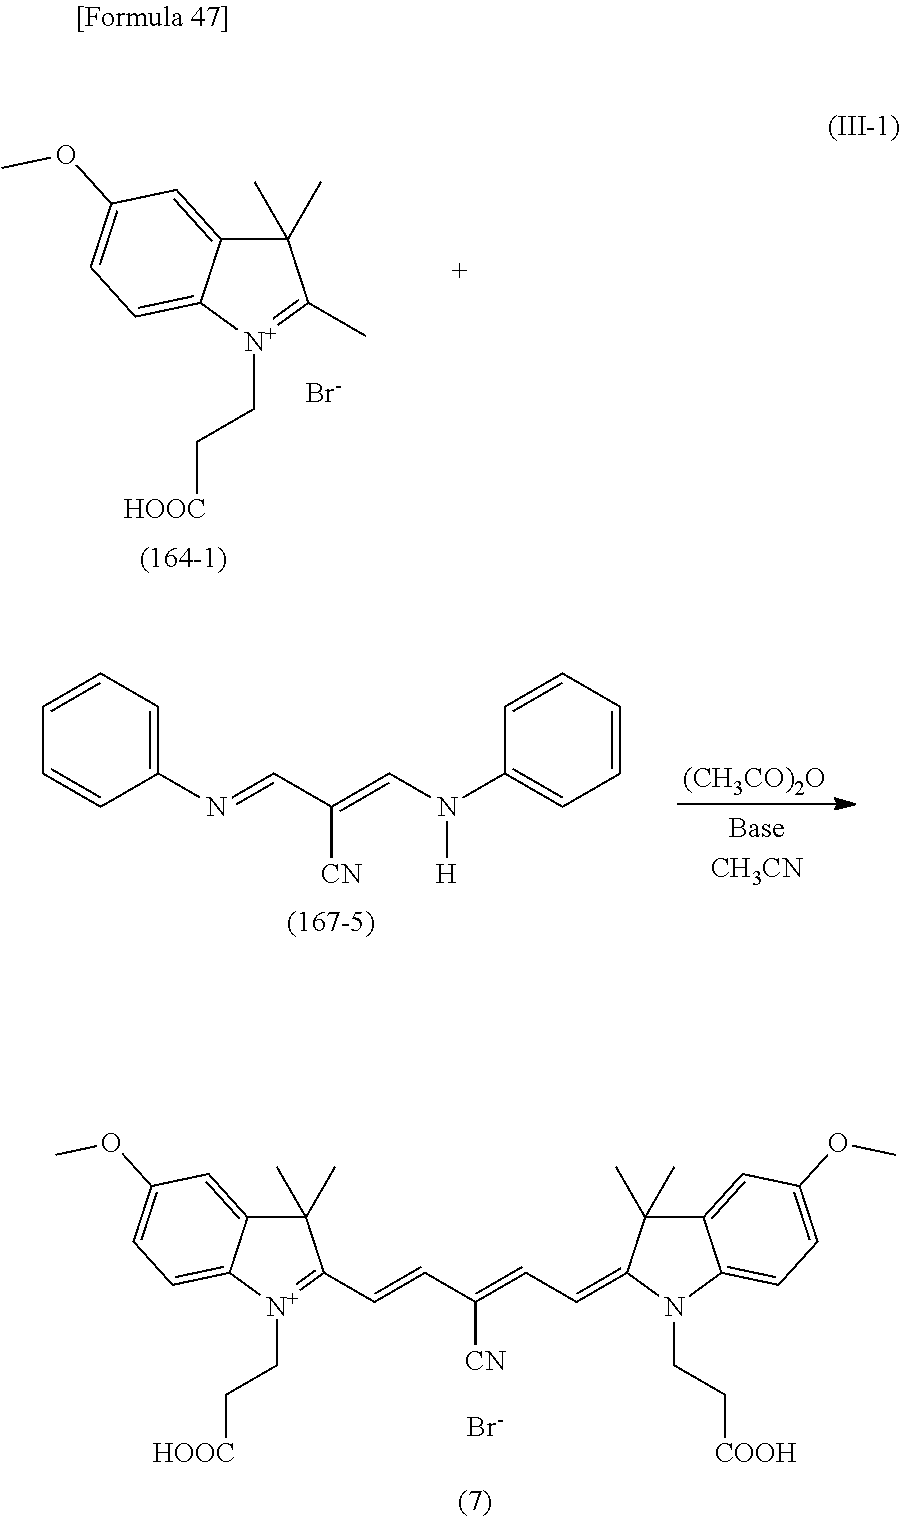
C1(C)(C)C2=CC(OC)=CC=C2[N+](CC[HOOC])=C1C.[Br-].C1=CC(N=CC(=CN(C2=CC=CC=C2)[H])[CN])=CC=C1.[(CH3CO)2O].C1(C)(C)C2=CC(OC)=CC=C2[N+](CC[HOOC])=C1C=CC(=CC=C1C(C)(C)C2=CC(OC)=CC=C2N1CC[COOH])[CN].[Br-]
